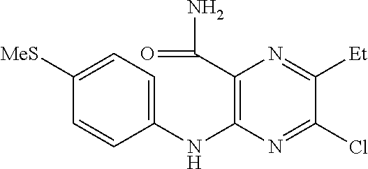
C1([MeS])=CC=C(NC2=C(C(=O)N)N=C([Et])C(Cl)=N2)C=C1
